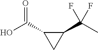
C1(C(C)(F)F)C(C(O)=O)C1
